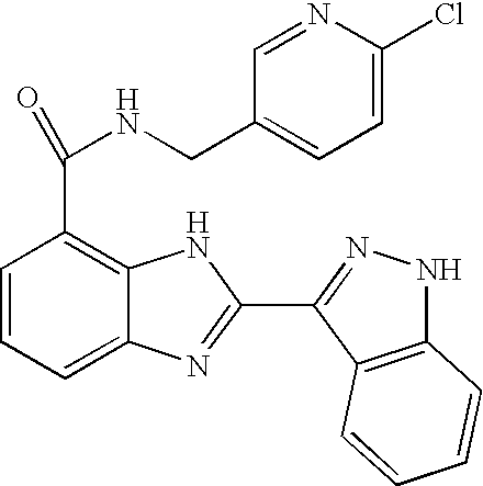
C1=CC=C2C(=C1C(=O)NCC1=CC=C(Cl)N=C1)NC(C1=NNC3=C1C=CC=C3)=N2
